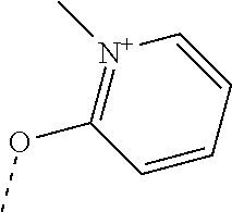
[N+]1(C)=C(OC)C=CC=C1
